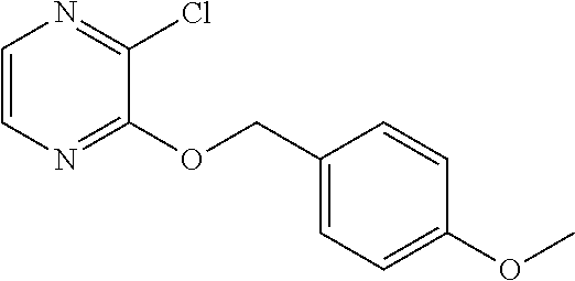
C1=CN=C(OCC2=CC=C(OC)C=C2)C(Cl)=N1
